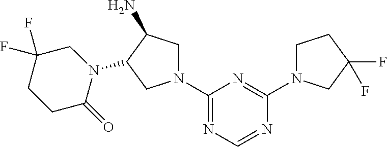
C1(N2CC(N)C(N3CC(F)(F)CCC3=O)C2)=NC=NC(N2CCC(F)(F)C2)=N1
